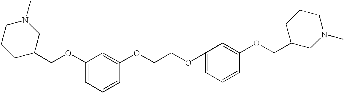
C1(OCC2CN(C)CCC2)=CC=CC(OCCOC2=CC=CC(OCC3CN(C)CCC3)=C2)=C1
